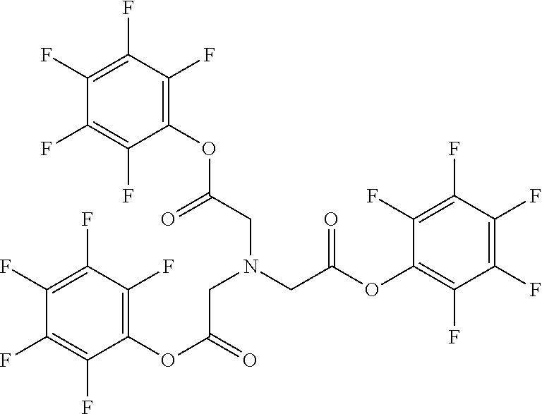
C1(F)=C(F)C(F)=C(F)C(OC(CN(CC(OC2=C(F)C(F)=C(F)C(F)=C2F)=O)CC(OC2=C(F)C(F)=C(F)C(F)=C2F)=O)=O)=C1F
